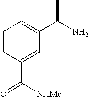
C1=CC(C([NHMe])=O)=CC(C(C)N)=C1
